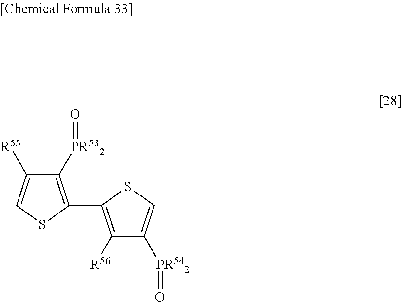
C1([PR542]=O)=CSC(C2=C([PR532]=O)C([R55])=CS2)=C1[R56]
